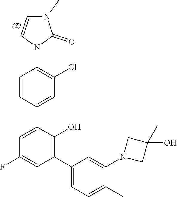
C1=CC(C2=CC(F)=CC(C3=CC=C(C)C(N4CC(O)(C)C4)=C3)=C2O)=CC(Cl)=C1N1C(=O)N(C)C=C1
